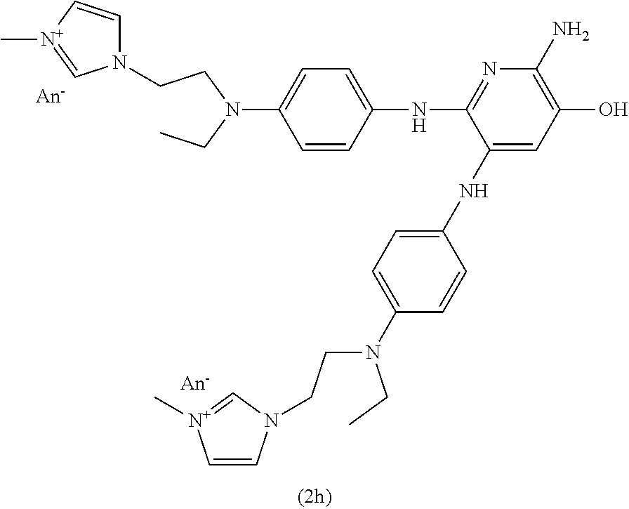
C1=CC(NC2=NC(N)=C(O)C=C2NC2=CC=C(N(CCN3C=C[N+](C)=C3)CC)C=C2)=CC=C1N(CC)CCN1C=C[N+](C)=C1
